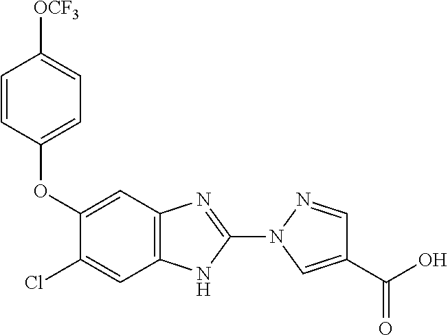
C1(OC2=CC=C([OCF3])C=C2)=CC2=C(NC(N3C=C(C(=O)O)C=N3)=N2)C=C1Cl
